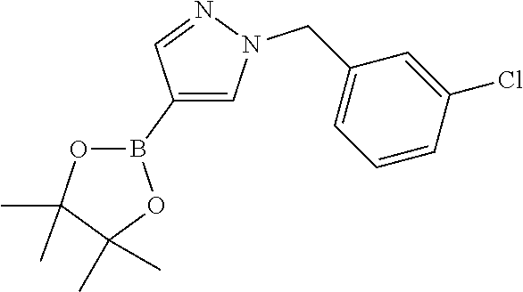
C1(B2OC(C)(C)C(C)(C)O2)=CN(CC2=CC=CC(Cl)=C2)N=C1
